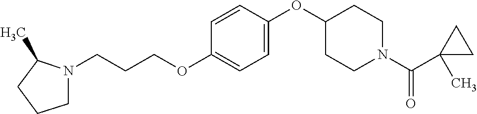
C1N(CCCOC2=CC=C(OC3CCN(C(C4(C)CC4)=O)CC3)C=C2)C(C)CC1
